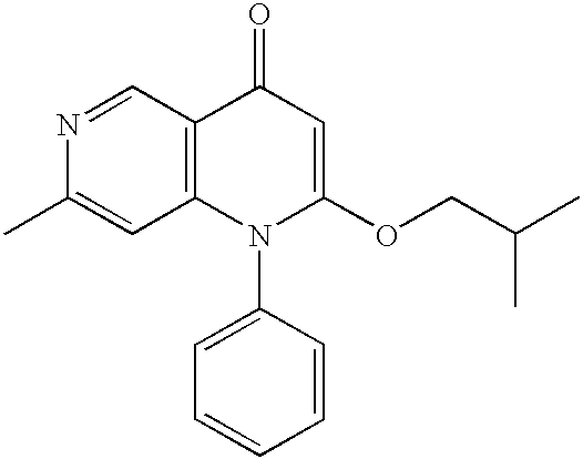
N1=CC2=C(C=C1C)N(C1=CC=CC=C1)C(OCC(C)C)=CC2=O
